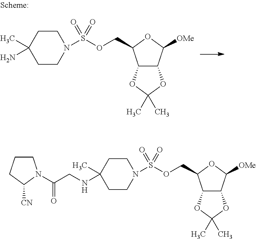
C12C(C([OMe])OC1COS(N1CCC(C)(N)CC1)(=O)=O)OC(C)(C)O2.C12C(C([OMe])OC1COS(N1CCC(C)(NCC(=O)N3CCCC3[CN])CC1)(=O)=O)OC(C)(C)O2
